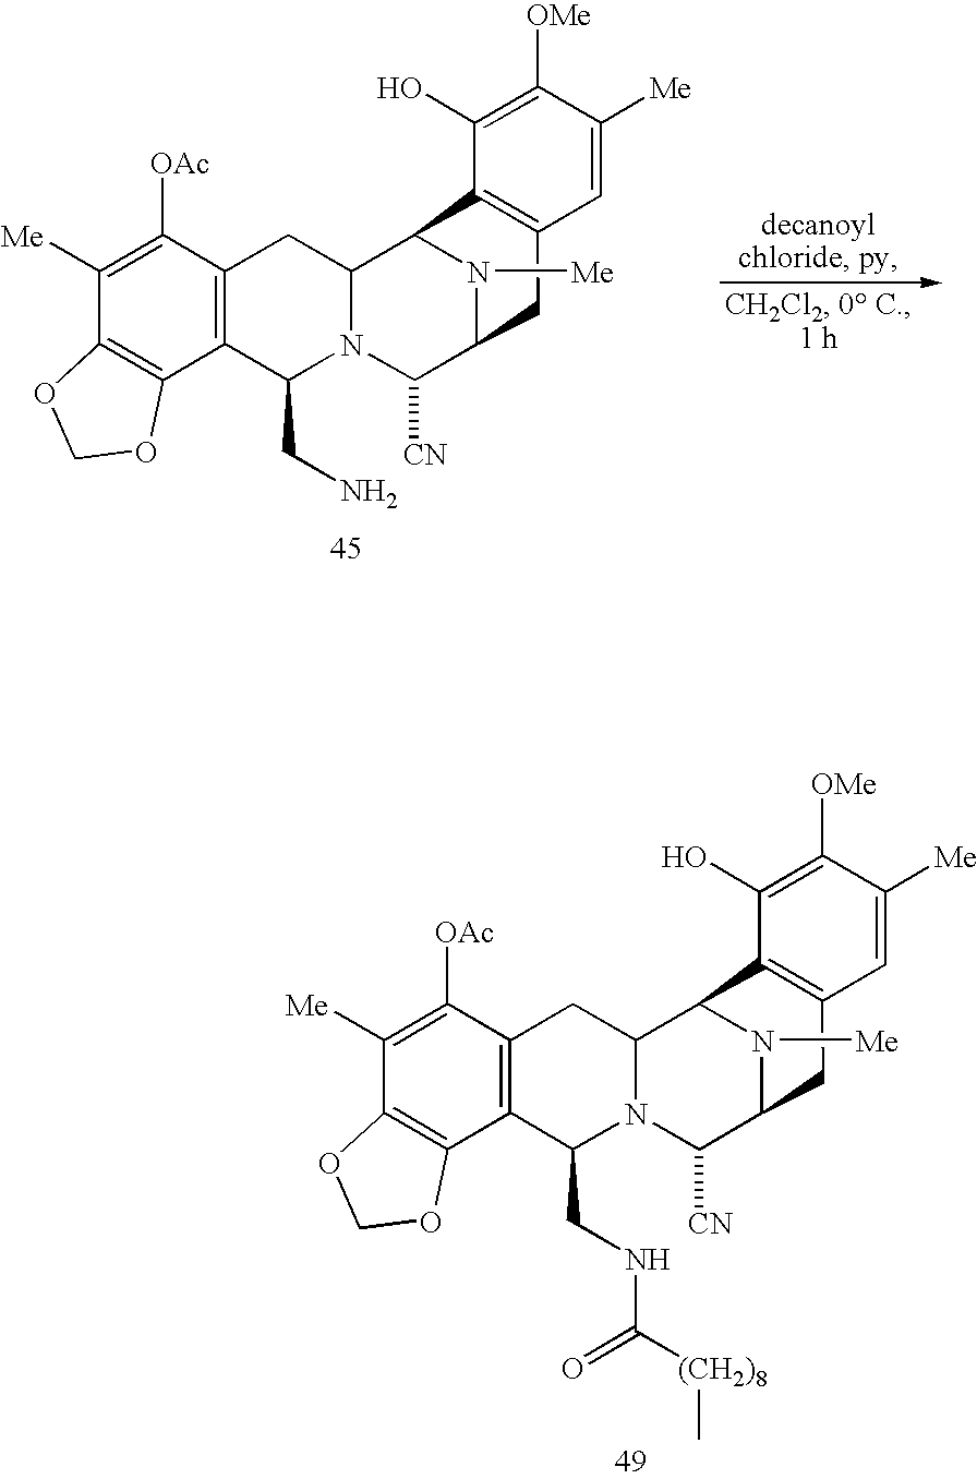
C12=C(C3C4N(C(CN)C5=C(C([OAc])=C([Me])C6=C5OCO6)C4)C([CN])C(C1)N3[Me])C(O)=C([OMe])C([Me])=C2.C12=C(C3C4N(C(CNC([(CH2)8]C)=O)C5=C(C([OAc])=C([Me])C6=C5OCO6)C4)C([CN])C(C1)N3[Me])C(O)=C([OMe])C([Me])=C2
